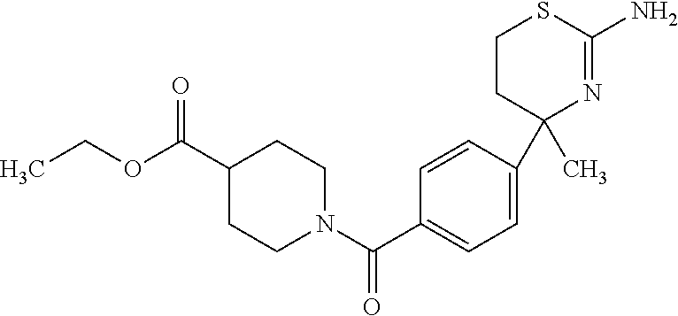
C1(C(OCC)=O)CCN(C(=O)C2=CC=C(C3(C)N=C(N)SCC3)C=C2)CC1
